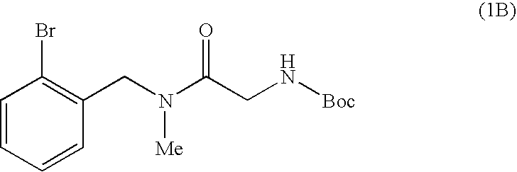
C1=CC=CC(CN(C(CN[Boc])=O)[Me])=C1Br
